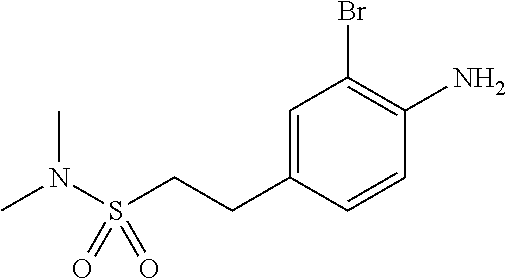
N(C)(S(CCC1=CC(Br)=C(N)C=C1)(=O)=O)C
